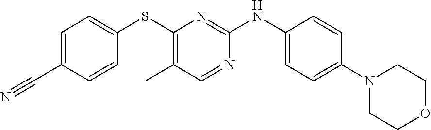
C1(N2CCOCC2)=CC=C(NC2=NC(SC3=CC=C(C#N)C=C3)=C(C)C=N2)C=C1
